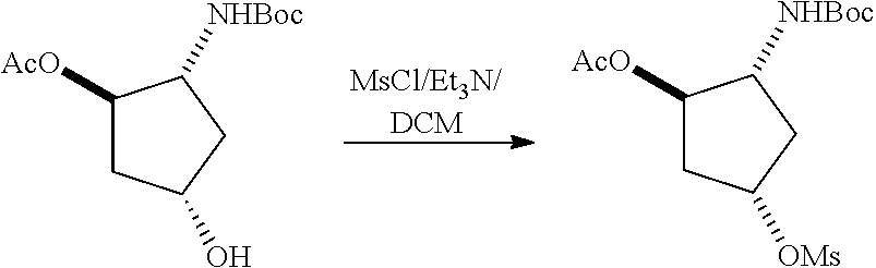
C1([AcO])CC(O)CC1[NHBoc].[MsCl/Et3N/DCM].C1([AcO])CC([OMs])CC1[NHBoc]
